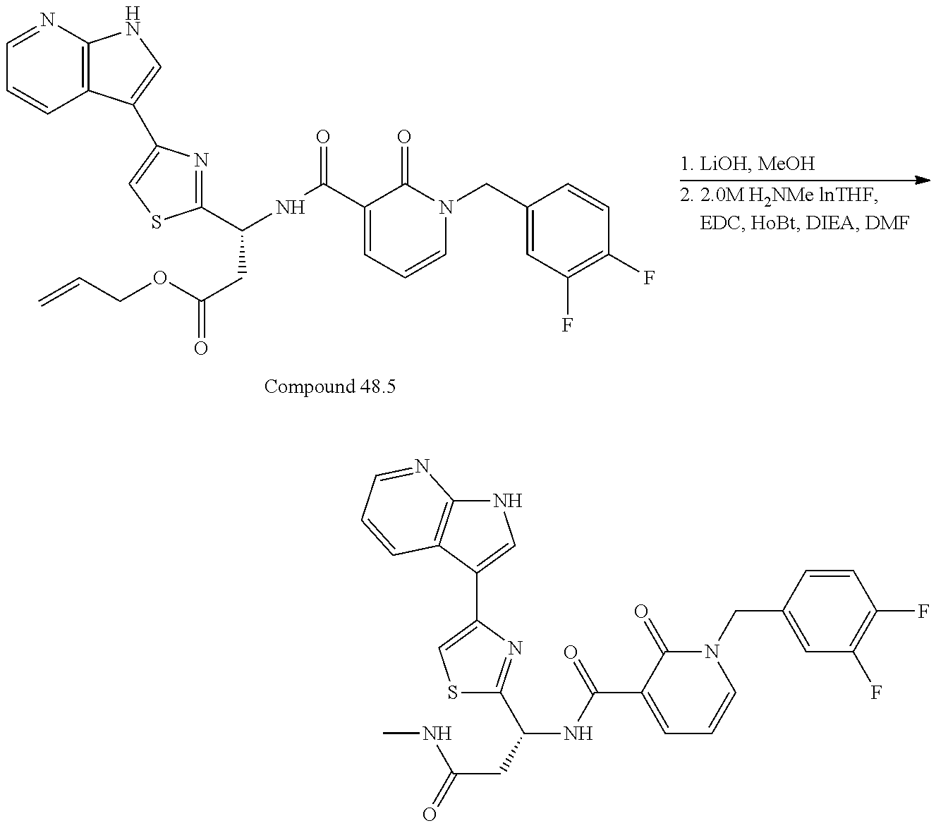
C12=C(N=CC=C1)NC=C2C1=CSC(C(CC(=O)OCC=C)NC(C2=CC=CN(CC3=CC(F)=C(F)C=C3)C2=O)=O)=N1.CNC(CC(NC(C1=CC=CN(CC2=CC(F)=C(F)C=C2)C1=O)=O)C1=NC(C2=CNC3=C2C=CC=N3)=CS1)=O
